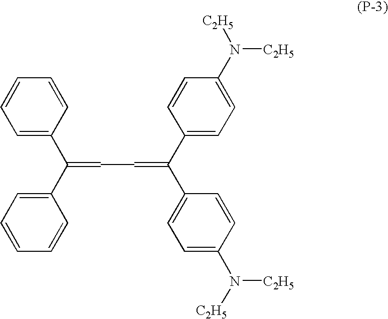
C1=C(C(C2=CC=CC=C2)=CC=C(C2=CC=C(N([C2H5])[C2H5])C=C2)C2=CC=C(N([C2H5])[C2H5])C=C2)C=CC=C1
